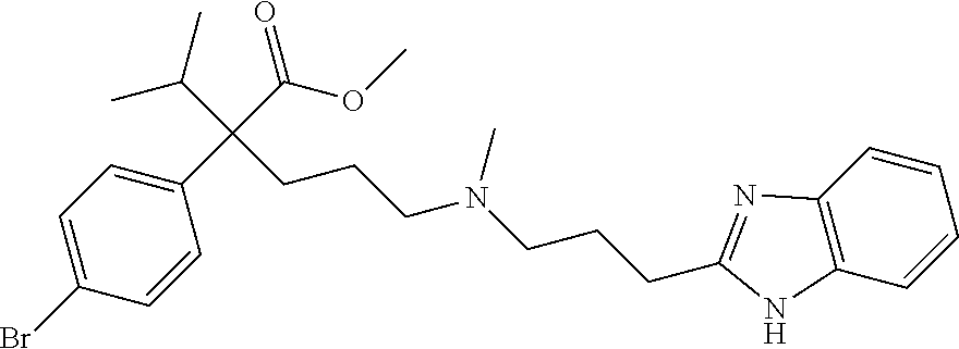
C1(Br)=CC=C(C(C(C)C)(CCCN(C)CCCC2=NC3=C(N2)C=CC=C3)C(=O)OC)C=C1
